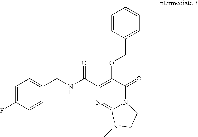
C1(CNC(C2=C(OCC3=CC=CC=C3)C(=O)N3C(=N2)N(C)CC3)=O)=CC=C(F)C=C1
